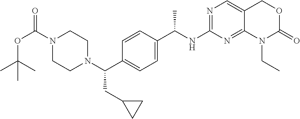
C1(NC(C2=CC=C(C(N3CCN(C(OC(C)(C)C)=O)CC3)CC3CC3)C=C2)C)=NC=C2C(=N1)N(CC)C(=O)OC2
